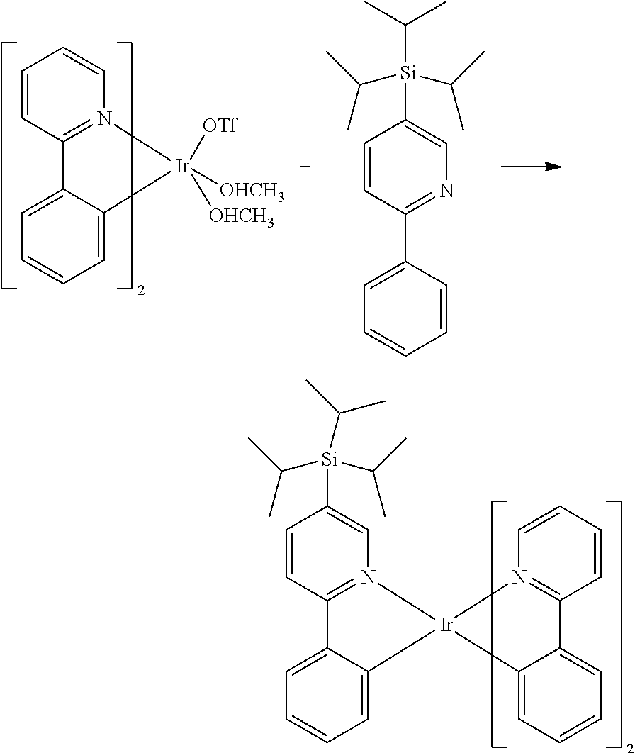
C1=CC2=N(C=C1)[Ir]([OTf])([OHCH3])([OHCH3])C1=CC=CC=C21.C1=CC(C2=CC=CC=C2)=NC=C1[Si](C(C)C)(C(C)C)C(C)C.C1=CC2=N(C=C1[Si](C(C)C)(C(C)C)C(C)C)[Ir]1(C3=CC=CC=C23)N2=C(C=CC=C2)C2=CC=CC=C21
